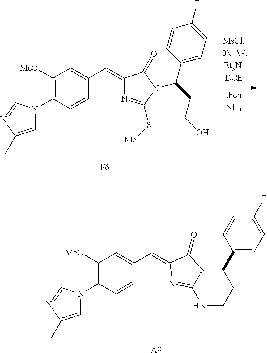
C1([MeO])=C(N2C=C(C)N=C2)C=CC(C=C2N=C(S[Me])N(C(CCO)C3=CC=C(F)C=C3)C2=O)=C1.[F6].[A9].C1([MeO])=C(N2C=C(C)N=C2)C=CC(C=C2C(=O)N3C(C4=CC=C(F)C=C4)CCNC3=N2)=C1
